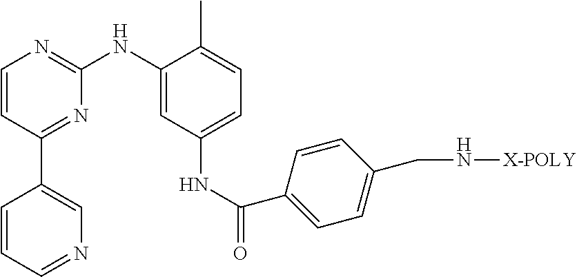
C1=CC(C2=CN=CC=C2)=NC(NC2=CC(NC(=O)C3=CC=C(CN[X-POLY])C=C3)=CC=C2C)=N1
